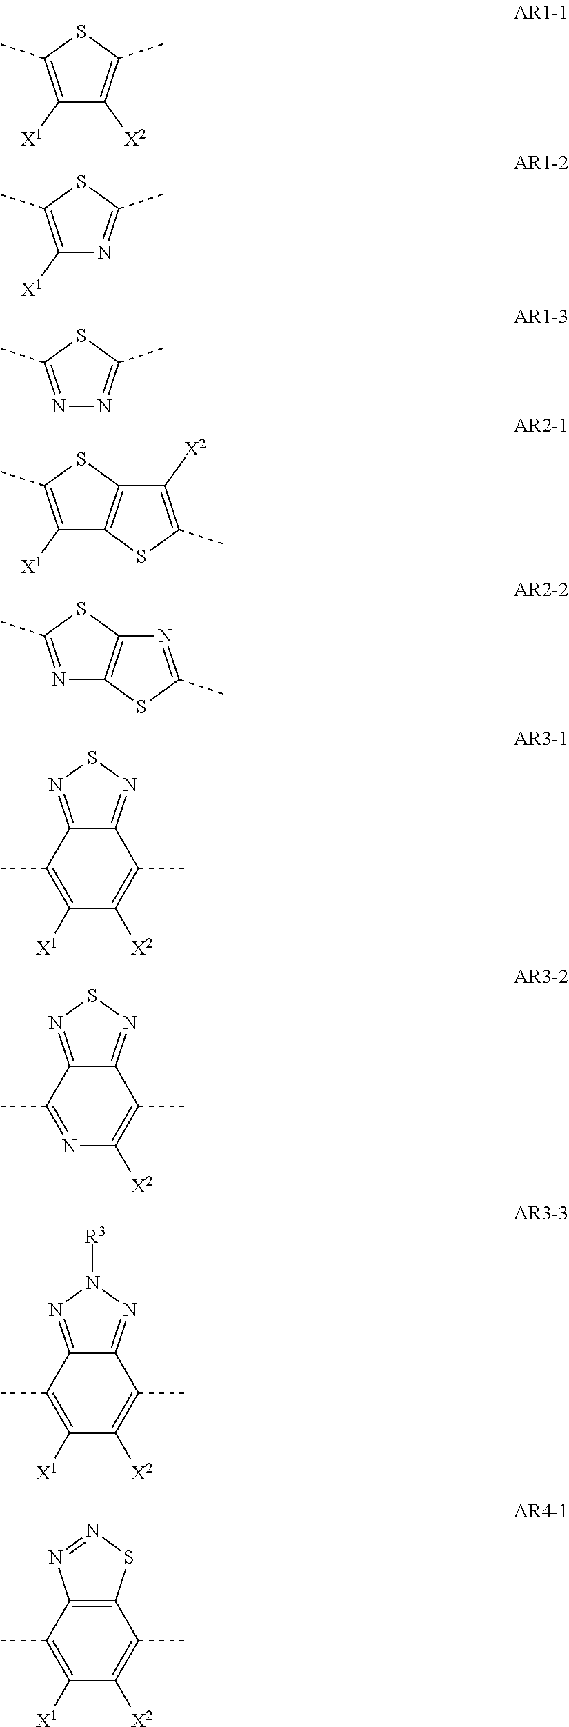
C1([X1])=C(C)SC(C)=C1[X2].C1([X1])=C(C)SC(C)=N1.N1=C(C)SC(C)=N1.C1([X1])=C(C)SC2=C1SC(C)=C2[X2].N1=C(C)SC2=C1SC(C)=N2.C12=NSN=C1C(C)=C([X2])C([X1])=C2C.C12=NSN=C1C(C)=C([X2])N=C2C.C12=NN([R3])N=C1C(C)=C([X2])C([X1])=C2C.C12=C(SN=N1)C(C)=C([X2])C([X1])=C2C
